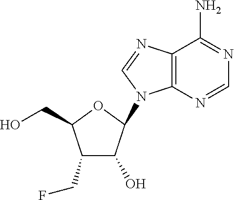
C1(CF)C(O)C(N2C3=C(C(N)=NC=N3)N=C2)OC1CO
